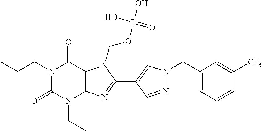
N1(CCC)C(=O)N(CC)C2=C(C1=O)N(COP(O)(=O)O)C(C1=CN(CC3=CC=CC([CF3])=C3)N=C1)=N2
